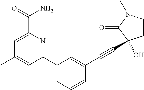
C1=C(C(=O)N)N=C(C2=CC=CC(C#CC3(O)CCN(C)C3=O)=C2)C=C1C
